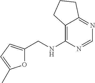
N(C1=C2C(=NC=N1)CCC2)CC1=CC=C(C)O1
